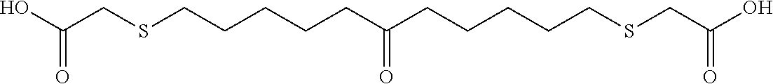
OC(CSCCCCCC(CCCCCSCC(O)=O)=O)=O
